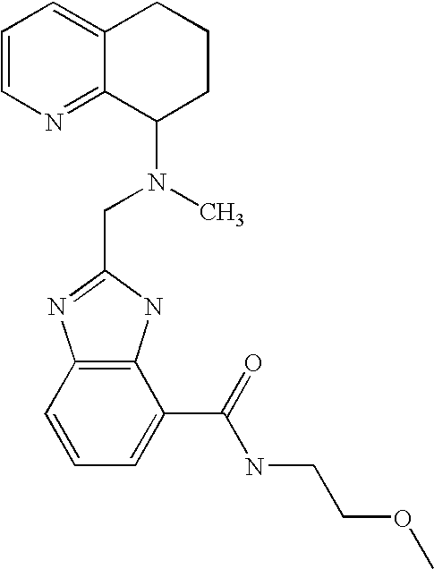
C1=CN=C2C(=C1)CCCC2N(C)CC1=NC2=C(N1)C(C(NCCOC)=O)=CC=C2
